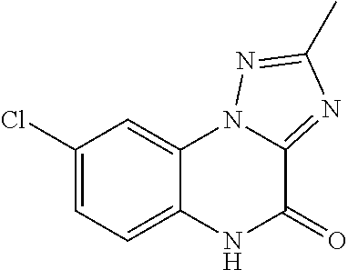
C12=CC=C(Cl)C=C1N1C(=NC(C)=N1)C(=O)N2
